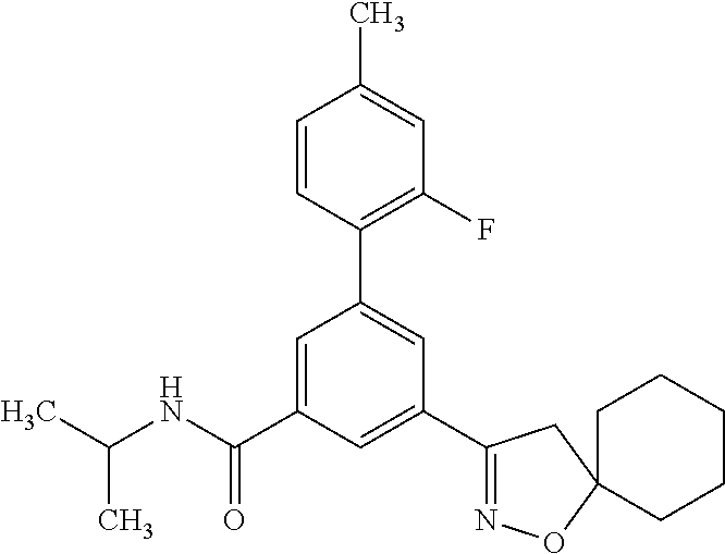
C1(C2=NOC3(C2)CCCCC3)=CC(C(NC(C)C)=O)=CC(C2=C(F)C=C(C)C=C2)=C1
